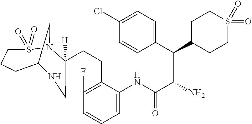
C(C(N)C(C1=CC=C(Cl)C=C1)C1CCS(=O)(=O)CC1)(=O)NC1=CC=CC(F)=C1CCC1([H])N2S(=O)(=O)CCCC(C2)NC1
